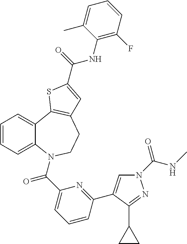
C1=CC=C2C(=C1)C1=C(CCN2C(C2=CC=CC(C3=CN(C(=O)NC)N=C3C3CC3)=N2)=O)C=C(C(=O)NC2=C(F)C=CC=C2C)S1
